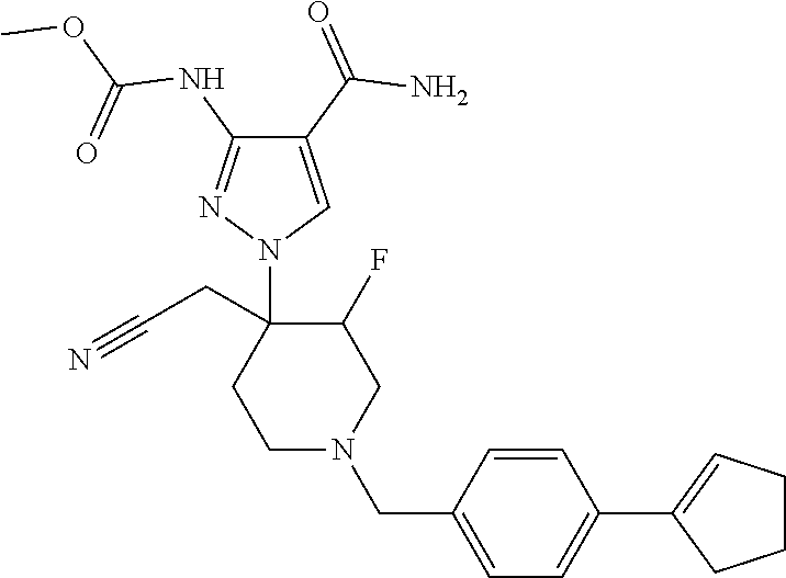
C1(C(=O)N)=CN(C2(CC#N)CCN(CC3=CC=C(C4=CCCC4)C=C3)CC2F)N=C1NC(OC)=O
